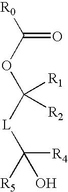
[R0]C(OC([R1])([R2])[L]C([R4])([R5])O)=O
